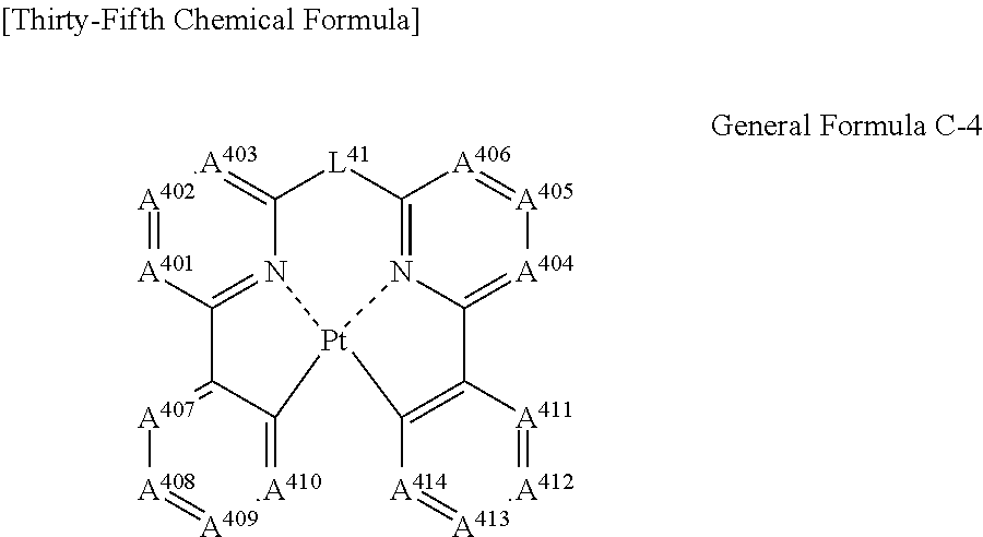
[A402]1=[A401]C2=N3C(=[A403]1)[L41]C1=N4C(=[A404][A405]=[A406]1)C1=C([A414]=[A413][A412]=[A411]1)[Pt]34C1=[A410][A409]=[A408][A407]=C21
